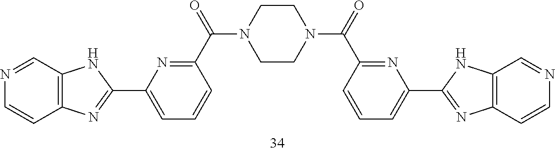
N1=CC2=C(C=C1)N=C(C1=CC=CC(C(=O)N3CCN(C(=O)C4=NC(C5=NC6=C(N5)C=NC=C6)=CC=C4)CC3)=N1)N2
